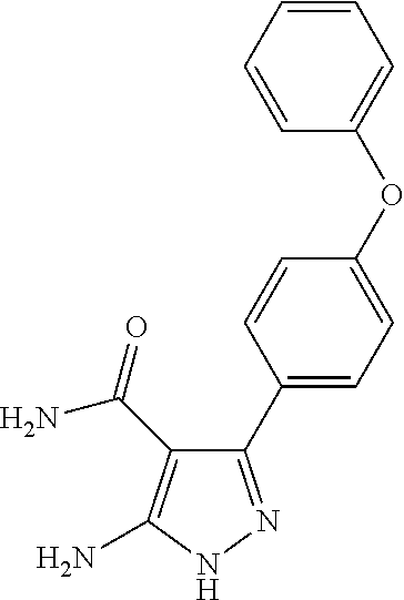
C1=CC=CC(OC2=CC=C(C3=NNC(N)=C3C(N)=O)C=C2)=C1
